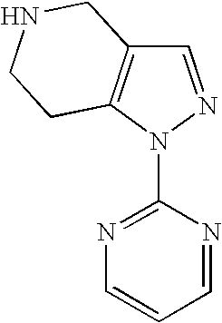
C1=NN(C2=NC=CC=N2)C2=C1CNCC2
